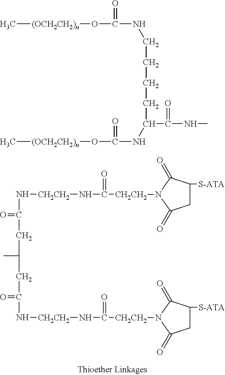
C[(OCH2CH2)n]OC(NC(CCCCNC(O[(OCH2CH2)n]C)=O)C(NC)=O)=O.C1(=O)CC([S-ATA])C(=O)N1[CH2CH2]C(N[CH2CH2]NC(CC(CC(=O)N[CH2CH2]NC([CH2CH2]N1C(=O)CC([S-ATA])C1=O)=O)C)=O)=O
